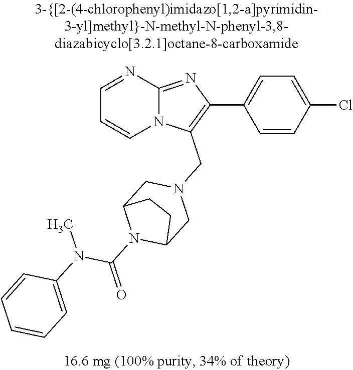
C1=CC(Cl)=CC=C1C1=C(CN2CC3N(C(=O)N(C4=CC=CC=C4)C)C(C2)CC3)N2C(=N1)N=CC=C2
